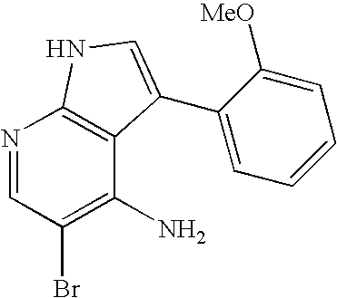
N1=CC(Br)=C(N)C2=C1NC=C2C1=CC=CC=C1[MeO]
